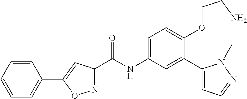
N1=C(C(=O)NC2=CC=C(OCCN)C(C3=CC=NN3C)=C2)C=C(C2=CC=CC=C2)O1
